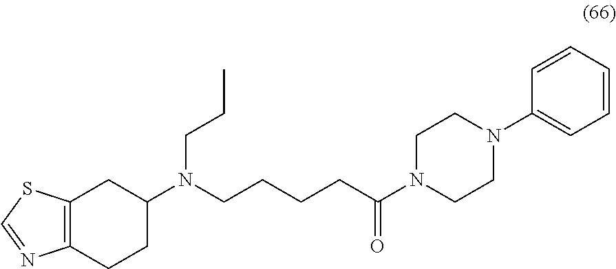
C12=C(CCC(N(CCCCC(N3CCN(C4=CC=CC=C4)CC3)=O)CCC)C1)N=CS2
